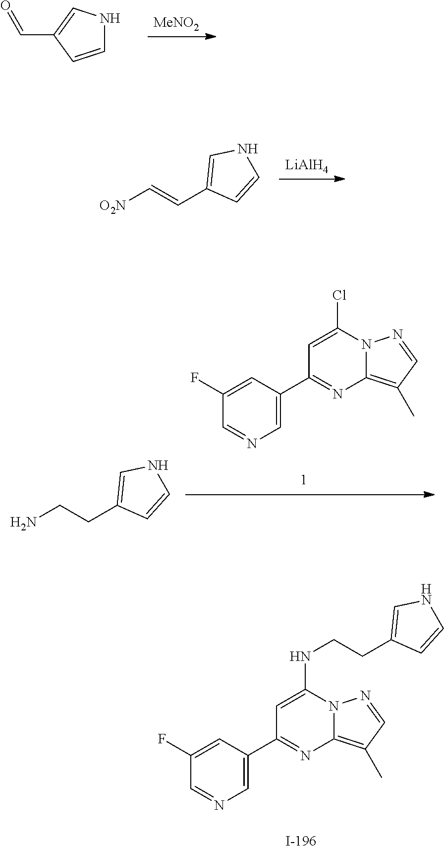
N1C=CC(C=O)=C1.[MeNO2].C1=C(C2=NC3=C(C)C=NN3C(NCCC3=CNC=C3)=C2)C=C(F)C=N1.[O2N]C=CC1=CNC=C1.[LiAlH4].C1=C(C2=NC3=C(C)C=NN3C(Cl)=C2)C=C(F)C=N1.NCCC1=CNC=C1
